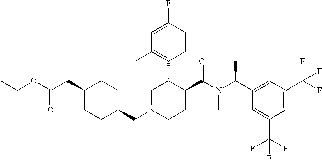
C(N1CCC(C(N(C(C2=CC(C(F)(F)F)=CC(C(F)(F)F)=C2)C)C)=O)C(C2=C(C)C=C(F)C=C2)C1)C1CCC(CC(OCC)=O)CC1
